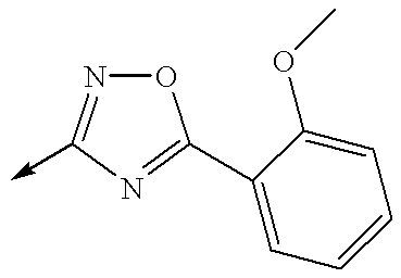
O1N=C(->C)N=C1C1=CC=CC=C1OC
